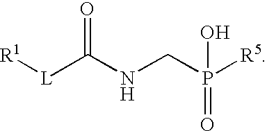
[L](C(NCP([R5])(=O)O)=O)[R1]
